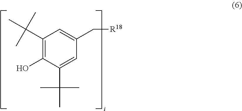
C1(C(C)(C)C)=C(O)C(C(C)(C)C)=CC(C[R18])=C1
